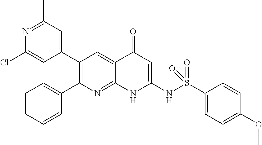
N1=C(C)C=C(C2=C(C3=CC=CC=C3)N=C3C(=C2)C(=O)C=C(NS(C2=CC=C(OC)C=C2)(=O)=O)N3)C=C1Cl
